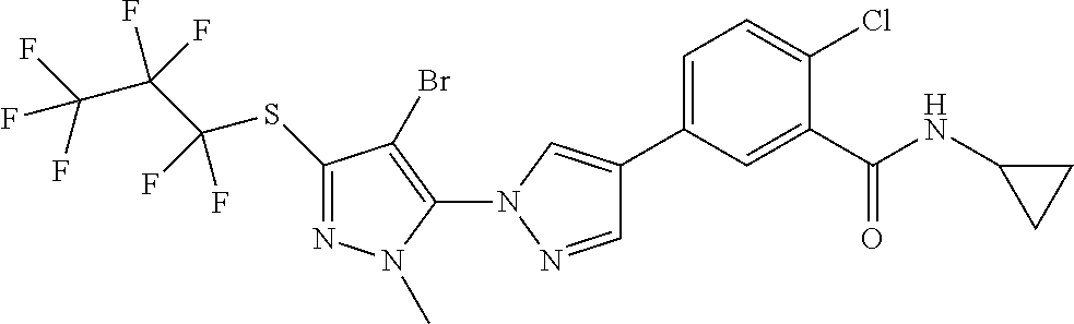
C1(SC(C(C(F)(F)F)(F)F)(F)F)=NN(C)C(N2N=CC(C3=CC=C(Cl)C(C(NC4CC4)=O)=C3)=C2)=C1Br
